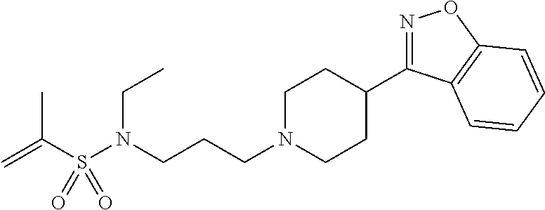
N1=C(C2CCN(CCCN(S(C(=C)C)(=O)=O)CC)CC2)C2=C(O1)C=CC=C2
